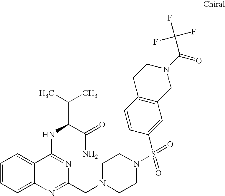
C1=CC=C2C(=C1)C(NC(C(C)C)C(=O)N)=NC(CN1CCN(S(=O)(C3=CC4=C(C=C3)CCN(C(C(F)(F)F)=O)C4)=O)CC1)=N2
